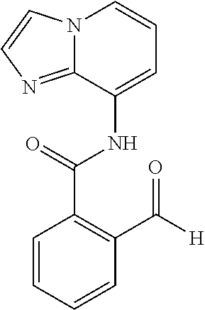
N12C(=NC=C1)C(NC(C1=C(C([H])=O)C=CC=C1)=O)=CC=C2
